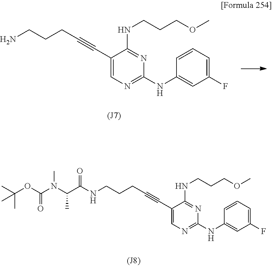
NCCCC#CC1=CN=C(NC2=CC(F)=CC=C2)N=C1NCCCOC.C(OC(=O)N(C(C)C(NCCCC#CC1=CN=C(NC2=CC(F)=CC=C2)N=C1NCCCOC)=O)C)(C)(C)C
